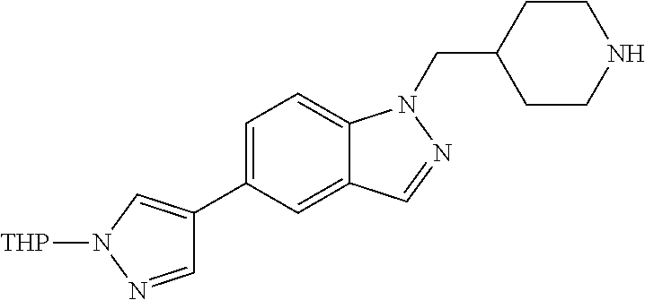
C1=C(C2=CN([THP])N=C2)C=C2C(=C1)N(CC1CCNCC1)N=C2
